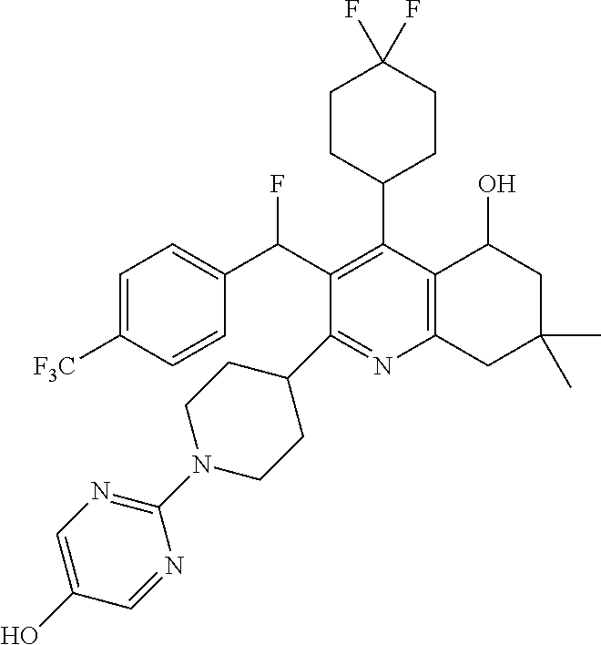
FC(C1=C(C2CCC(F)(F)CC2)C2=C(N=C1C1CCN(C3=NC=C(O)C=N3)CC1)CC(C)(C)CC2O)C1=CC=C([F3C])C=C1
